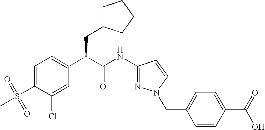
C1=C(S(=O)(C)=O)C(Cl)=CC(C(C(NC2=NN(CC3=CC=C(C(=O)O)C=C3)C=C2)=O)CC2CCCC2)=C1
